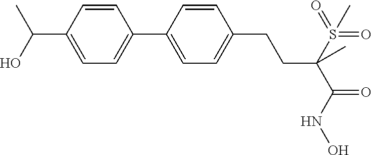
C1(C2=CC=C(C(C)O)C=C2)=CC=C(CCC(C(=O)NO)(S(=O)(=O)C)C)C=C1
